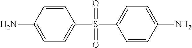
C1=C(N)C=CC(S(=O)(=O)C2=CC=C(N)C=C2)=C1
